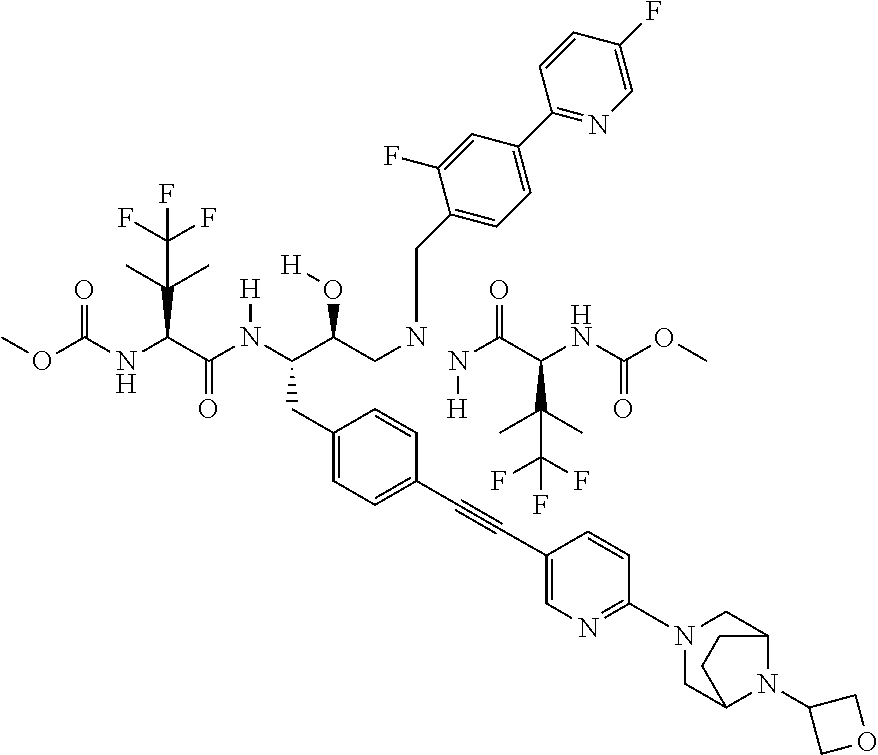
COC(NC(C(N(C(C(CNCC1=CC=C(C2=NC=C(F)C=C2)C=C1F)O[H])CC1=CC=C(C#CC2=CN=C(N3CC4N(C5COC5)C(C3)CC4)C=C2)C=C1)[H])=O)C(C(F)(F)F)(C)C)=O.N(C(C(NC(OC)=O)C(C)(C)C(F)(F)F)=O)[H]
